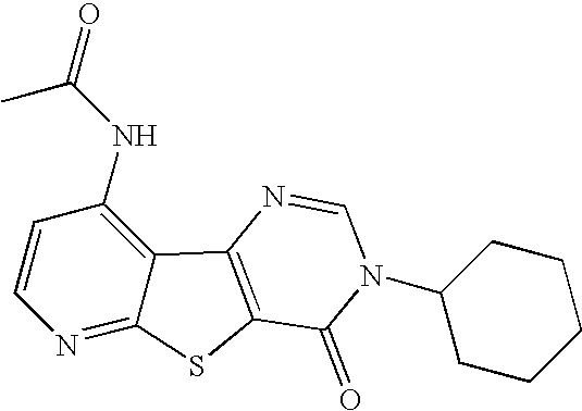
C1=CC(NC(C)=O)=C2C(=N1)SC1=C2N=CN(C2CCCCC2)C1=O
